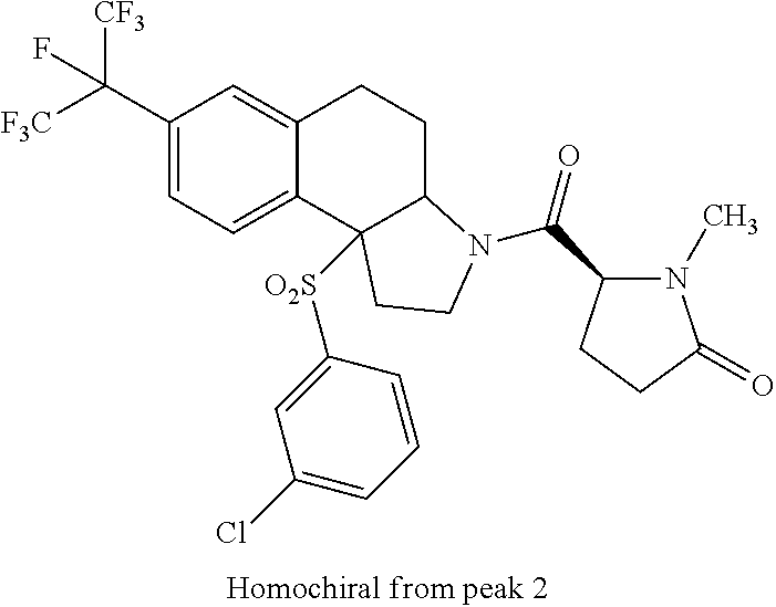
[F3C]C(C1=CC=C2C(=C1)CCC1C2([O2S]C2=CC(Cl)=CC=C2)CCN1C(C1N(C)C(=O)CC1)=O)([CF3])F
